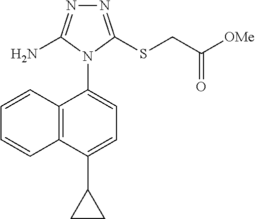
C12=C(C(C3CC3)=CC=C1N1C(SCC([OMe])=O)=NN=C1N)C=CC=C2
